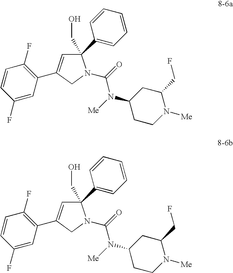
C1(C2=CC=CC=C2)(CO)C=C(C2=C(F)C=CC(F)=C2)CN1C(=O)N([Me])C1CCN([Me])C(CF)C1.C1(C2=CC=CC=C2)(CO)C=C(C2=C(F)C=CC(F)=C2)CN1C(=O)N([Me])C1CCN([Me])C(CF)C1
